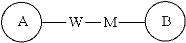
C[W][M]C.[A].B
